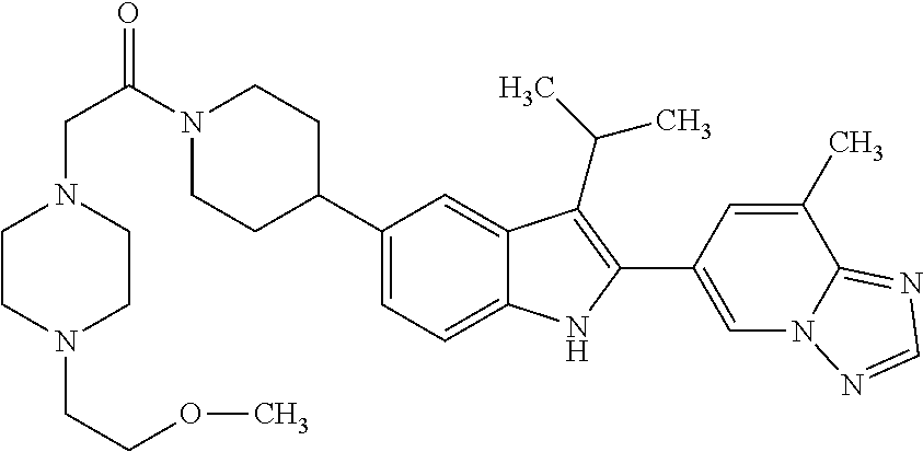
N1(C(CN2CCN(CCOC)CC2)=O)CCC(C2=CC=C3C(=C2)C(C(C)C)=C(C2=CN4C(=NC=N4)C(C)=C2)N3)CC1
